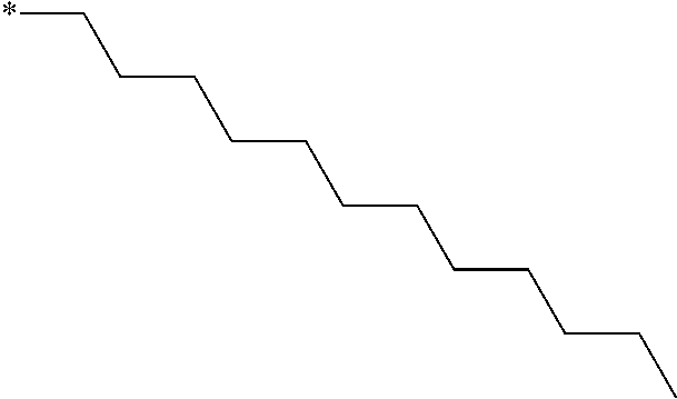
*CCCCCCCCCCCC
